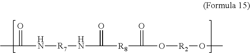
CC(=O)N[R7]NC(=O)[R8]C(O[R2]OC)=O
